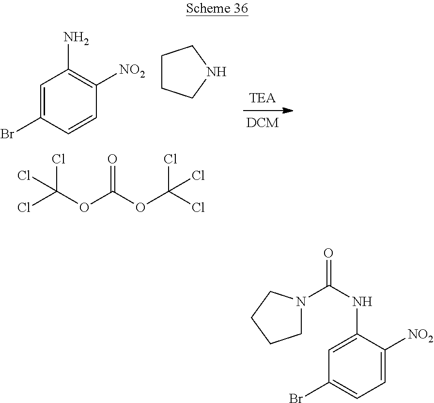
C1=C(Br)C=CC([NO2])=C1N.C1CCNC1.ClC(Cl)(OC(=O)OC(Cl)(Cl)Cl)Cl.C1=C(NC(N2CCCC2)=O)C([NO2])=CC=C1Br
